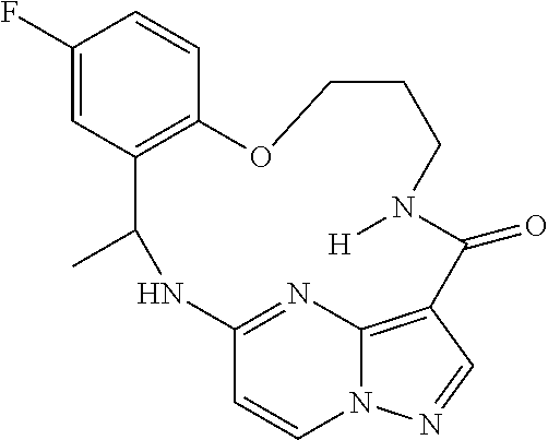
C1(F)=CC2=C(C=C1)OCCCN([H])C(=O)C1=C3N(C=CC(=N3)NC2C)N=C1
